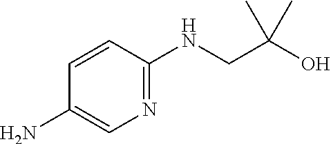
C1(N)=CN=C(NCC(O)(C)C)C=C1
